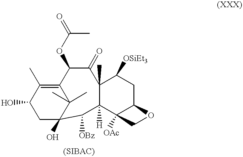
OC1CC2(O)C(C)(C)C(=C1C)C(OC(C)=O)C(=O)C1(C)C([H])(C3([OAc])C(CC1[OSiEt3])OC3)C2[OBz]
